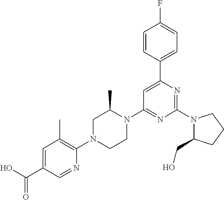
N1(C2=NC(C3=CC=C(F)C=C3)=CC(N3C(C)CN(C4=C(C)C=C(C(O)=O)C=N4)CC3)=N2)C(CO)CCC1
